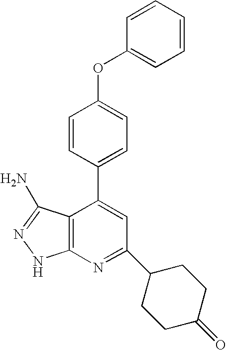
C12=C(C(C3=CC=C(OC4=CC=CC=C4)C=C3)=CC(C3CCC(=O)CC3)=N1)C(N)=NN2
